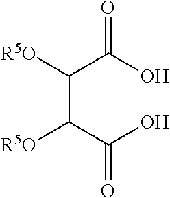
O=C(O)C(C([R5O])C(O)=O)[R5O]
